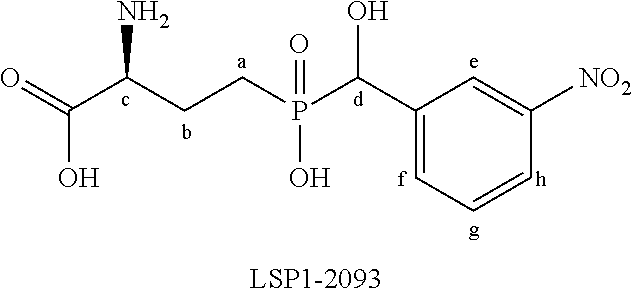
NC(C(=O)O)CCP(C(C1=CC=CC([NO2])=C1)O)(O)=O
